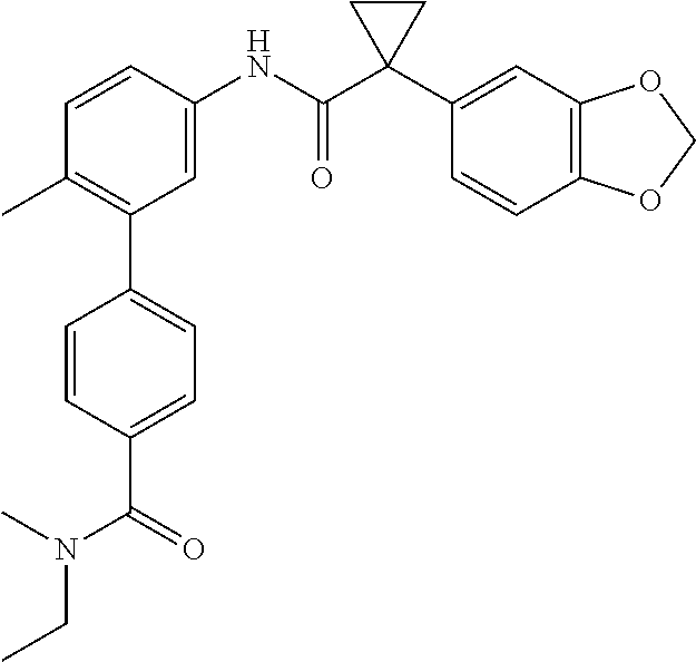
C1=C(NC(C2(C3=CC4=C(C=C3)OCO4)CC2)=O)C=CC(C)=C1C1=CC=C(C(=O)N(C)CC)C=C1
